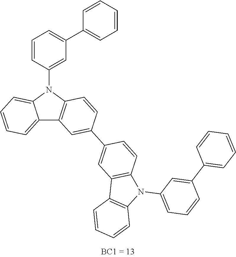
C12=CC=CC=C1N(C1=CC(C3=CC=CC=C3)=CC=C1)C1=C2C=C(C2=CC3=C(C=C2)N(C2=CC=CC(C4=CC=CC=C4)=C2)C2=C3C=CC=C2)C=C1
